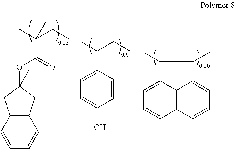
C12=C(C=CC=C1)CC(OC(C(C)(CC)C)=O)(C)C2.C1(C(C)CC)=CC=C(O)C=C1.C12=C3C=CC=C1C(C)C(C)C2=CC=C3
